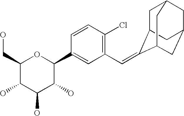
C1(CO)C(O)C(O)C(O)C(C2=CC(C=C3C4CC5CC(CC3C5)C4)=C(Cl)C=C2)O1
